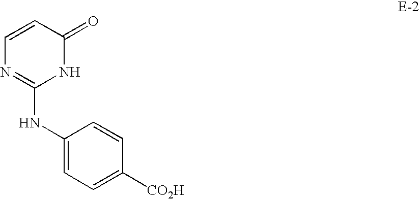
C1=CC(=O)NC(NC2=CC=C([CO2H])C=C2)=N1
